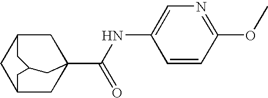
C12CC3(C(NC4=CN=C(OC)C=C4)=O)CC(C1)CC(C2)C3
